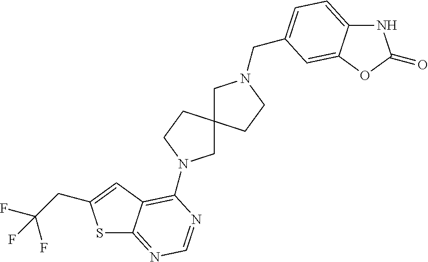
S1C2=NC=NC(N3CC4(CC3)CN(CC3=CC=C5NC(=O)OC5=C3)CC4)=C2C=C1CC(F)(F)F
